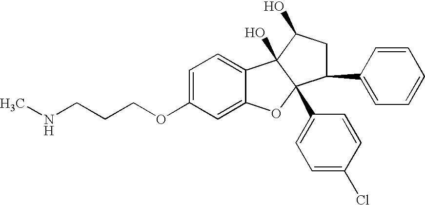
C1=C(OCCCNC)C=C2C(=C1)C1(O)C(C3=CC=C(Cl)C=C3)(O2)C(C2=CC=CC=C2)CC1O
